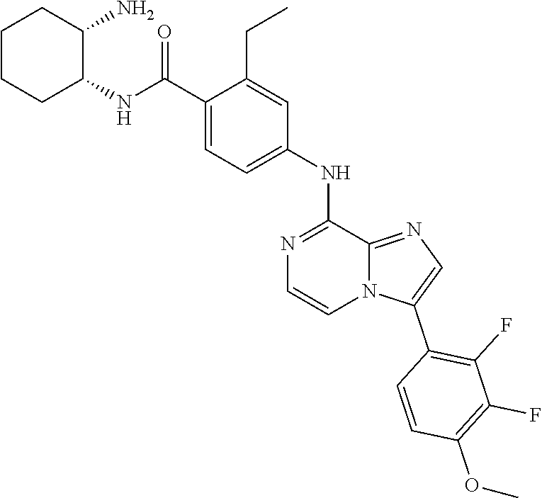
C(C1=CC=C(NC2=NC=CN3C2=NC=C3C2=C(F)C(F)=C(OC)C=C2)C=C1CC)(NC1C(N)CCCC1)=O
